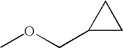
COCC1CC1
